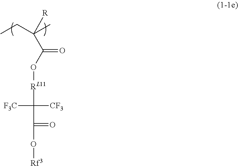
[R]C(CC)(C)C(O[RL11]C(C(O[Rf3])=O)([CF3])[F3C])=O
